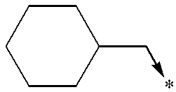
C1CC(C->*)CCC1
